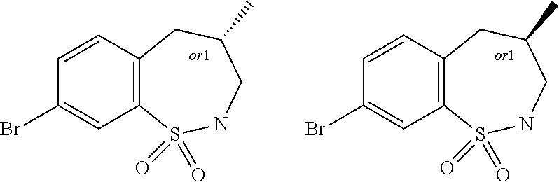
C1=CC2=C(C=C1Br)S(=O)(=O)NCC(C)C2.C1=CC2=C(C=C1Br)S(=O)(=O)NCC(C)C2
